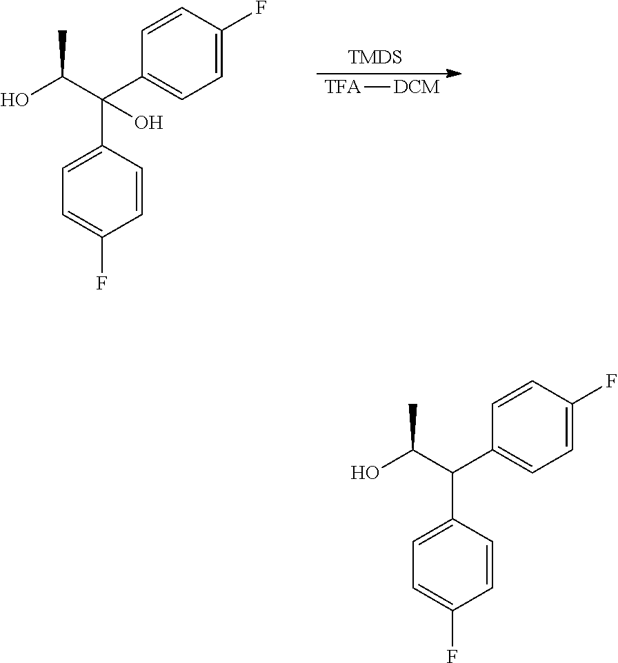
C1=CC(C(C(C)O)(C2=CC=C(F)C=C2)O)=CC=C1F.[TMDS].[TFA][DCM].C1=CC(C(C(C)O)C2=CC=C(F)C=C2)=CC=C1F
